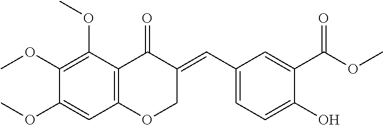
C12=C(C(OC)=C(OC)C(OC)=C1)C(=O)C(=CC1=CC=C(O)C(C(OC)=O)=C1)CO2
